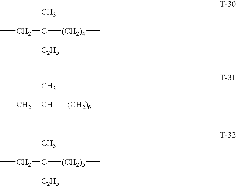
CCC([(CH2)4]C)(C)[C2H5].CCC([(CH2)6]C)C.CCC([(CH2)5]C)(C)[C2H5]
